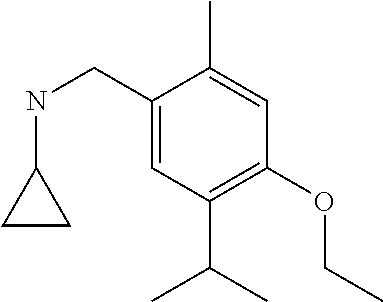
C1(CNC2CC2)=CC(C(C)C)=C(OCC)C=C1C
